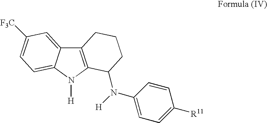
C12=C(N([H])C3=CC=C([F3C])C=C13)C(N([H])C1=CC=C([R11])C=C1)CCC2
